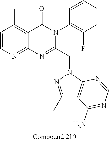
C1=CN=C2C(=C1C)C(=O)N(C1=C(F)C=CC=C1)C(CN1N=C(C)C3=C1N=CN=C3N)=N2
